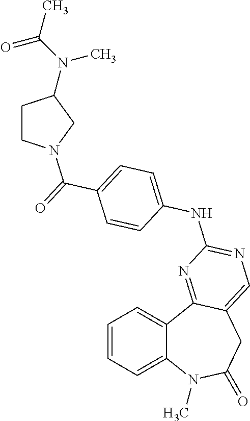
C1=CC=C2C(=C1)C1=NC(NC3=CC=C(C(=O)N4CCC(N(C(C)=O)C)C4)C=C3)=NC=C1CC(=O)N2C
